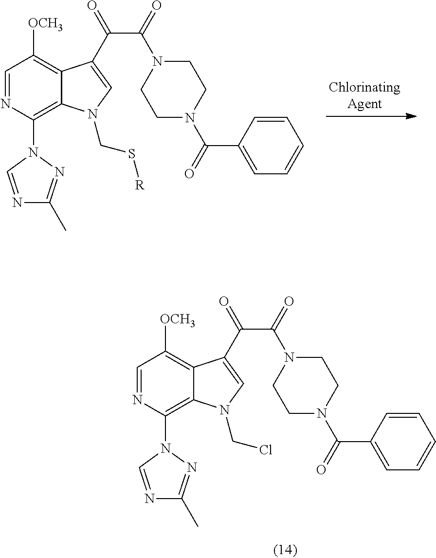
C1=NC(N2C=NC(C)=N2)=C2C(=C1[OCH3])C(C(C(N1CCN(C(=O)C3=CC=CC=C3)CC1)=O)=O)=CN2CCl.C1=NC(N2C=NC(C)=N2)=C2C(=C1[OCH3])C(C(C(N1CCN(C(=O)C3=CC=CC=C3)CC1)=O)=O)=CN2CS[R]
